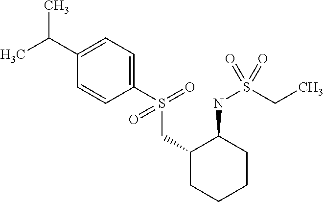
CC(C1=CC=C(S(CC2CCCCC2NS(CC)(=O)=O)(=O)=O)C=C1)C
